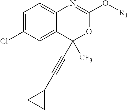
C1=C(Cl)C=C2C(=C1)N=C(O[R1])OC2(C#CC1CC1)[CF3]
